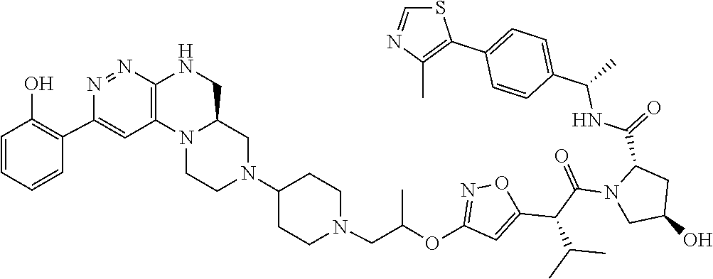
C1(C2=CC3=C(NCC4N3CCN(C3CCN(CC(OC5=NOC(C(C(=O)N6CC(O)CC6C(=O)NC(C)C6=CC=C(C7=C(C)N=CS7)C=C6)C(C)C)=C5)C)CC3)C4)N=N2)=C(O)C=CC=C1
